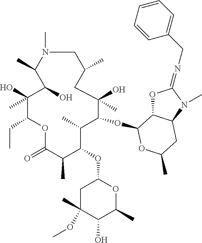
C1N(C)C(C)C(O)C(O)(C)C(CC)OC(=O)C(C)C(OC2CC(OC)(C)C(O)C(C)O2)C(C)C(OC2C3OC(=NCC4=CC=CC=C4)N(C)C3CC(C)O2)C(O)(C)CC1C
